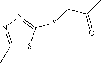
C1(C)=NN=C(SCC(C)=O)S1
